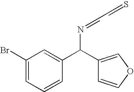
C1(Br)=CC=CC(C(C2=COC=C2)N=CCC=S)=C1
